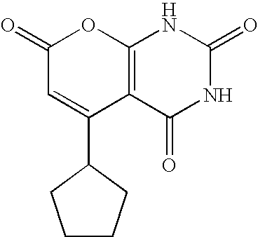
C1(=O)C=C(C2CCCC2)C2=C(O1)NC(=O)NC2=O
